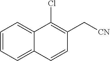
C1=CC=C2C(=C1)C(Cl)=C(C[CN])C=C2
